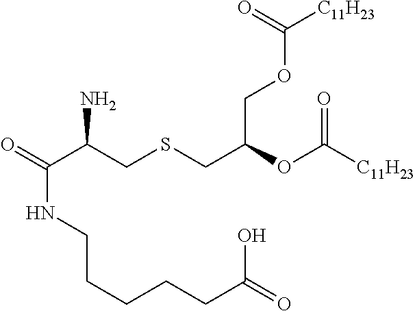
O=C(C(CSCC(OC([C11H23])=O)COC([C11H23])=O)N)NCCCCCC(=O)O
